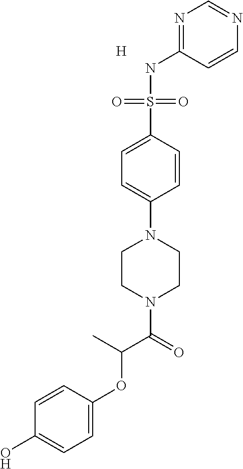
N1=C(NS(C2=CC=C(N3CCN(C(C(OC4=CC=C(O)C=C4)C)=O)CC3)C=C2)(=O)=O)C=CN=C1.[H]
